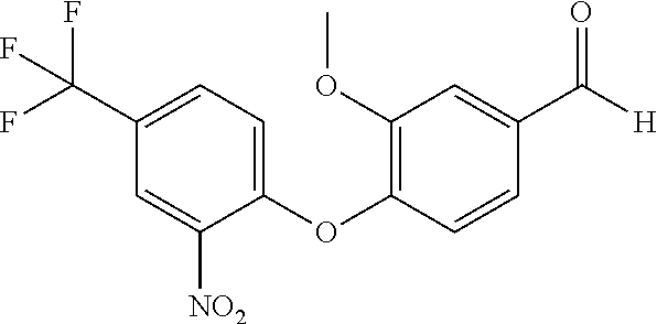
C1(C(F)(F)F)=CC=C(OC2=C(OC)C=C(C([H])=O)C=C2)C([NO2])=C1
